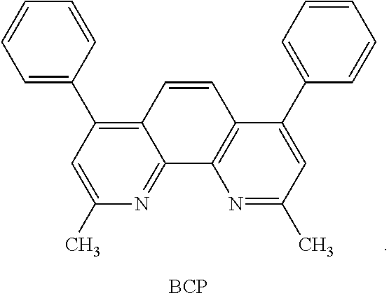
C12=C(C3=CC=CC=C3)C=C(C)N=C1C1=C(C=C2)C(C2=CC=CC=C2)=CC(C)=N1.[BCP]
